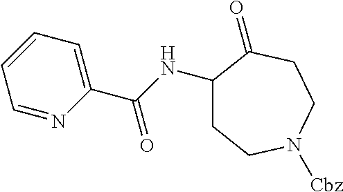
C1(NC(C2=CC=CC=N2)=O)CCN([Cbz])CCC1=O
